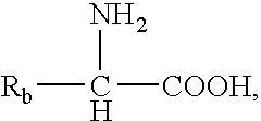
NC([Rb])[COOH]
